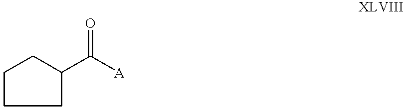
C1CCC(C([A])=O)C1
